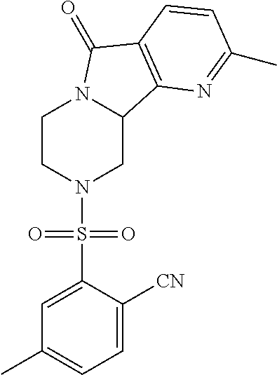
C1CN(S(C2=CC(C)=CC=C2[CN])(=O)=O)CC2N1C(=O)C1=C2N=C(C)C=C1
